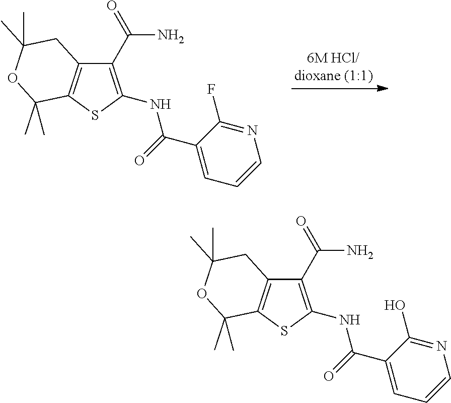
C1(C(=O)N)=C(NC(=O)C2=CC=CN=C2F)SC2=C1CC(C)(C)OC2(C)C.C1(C(=O)N)=C(NC(=O)C2=CC=CN=C2O)SC2=C1CC(C)(C)OC2(C)C
